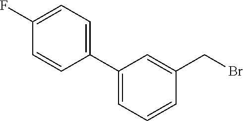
C1(C2=CC=C(F)C=C2)=CC=CC(CBr)=C1
